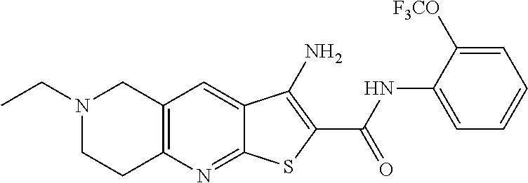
N1(CC)CCC2=C(C1)C=C1C(=N2)SC(C(NC2=CC=CC=C2[F3CO])=O)=C1N
